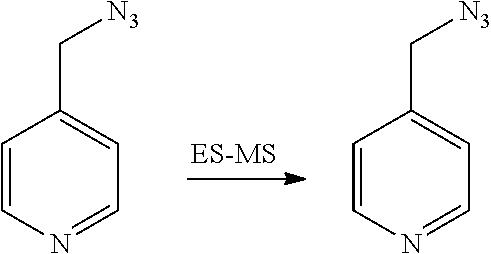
C1=CN=CC=C1C[N3].C1=CN=CC=C1C[N3]
